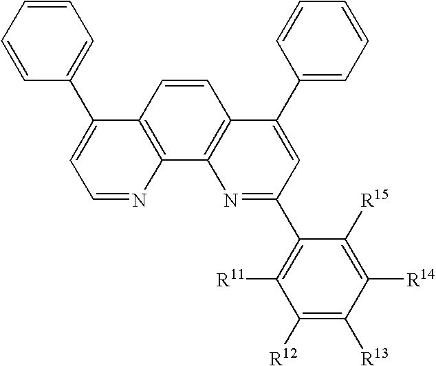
C1=CC=CC(C2=CC=NC3=C2C=CC2=C3N=C(C3=C([R11])C([R12])=C([R13])C([R14])=C3[R15])C=C2C2=CC=CC=C2)=C1
